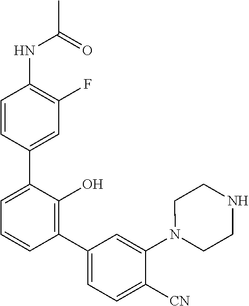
N(C1=C(F)C=C(C2=CC=CC(C3=CC=C([CN])C(N4CCNCC4)=C3)=C2O)C=C1)C(C)=O
